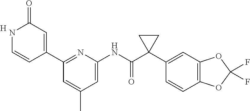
N1C=CC(C2=NC(NC(C3(C4=CC5=C(C=C4)OC(F)(F)O5)CC3)=O)=CC(C)=C2)=CC1=O.[H]
